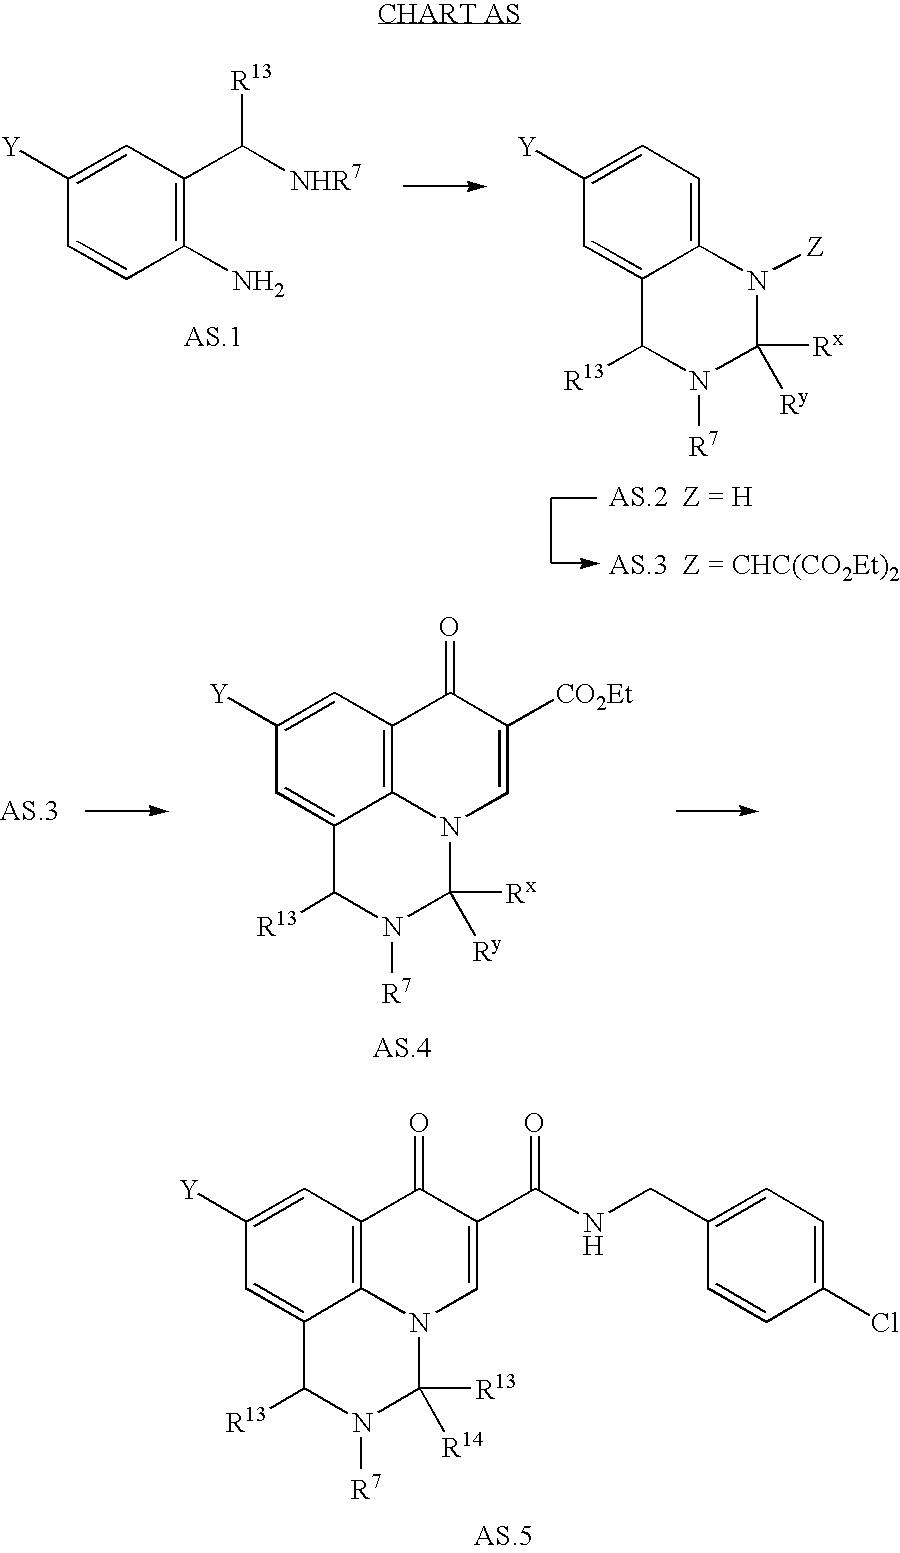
C1(N)=C(C([NHR7])[R13])C=C([Y])C=C1.C1=C2C(=CC([Y])=C1)C([R13])N([R7])C([Rx])([Ry])N2[Z].C12=C3C(=CC([Y])=C1)C([R13])N([R7])C([Rx])([Ry])N3C=C([CO2Et])C2=O.C12=C3C=C([Y])C=C1C([R13])N([R7])C([R13])([R14])N2C=C(C(NCC1=CC=C(Cl)C=C1)=O)C3=O
